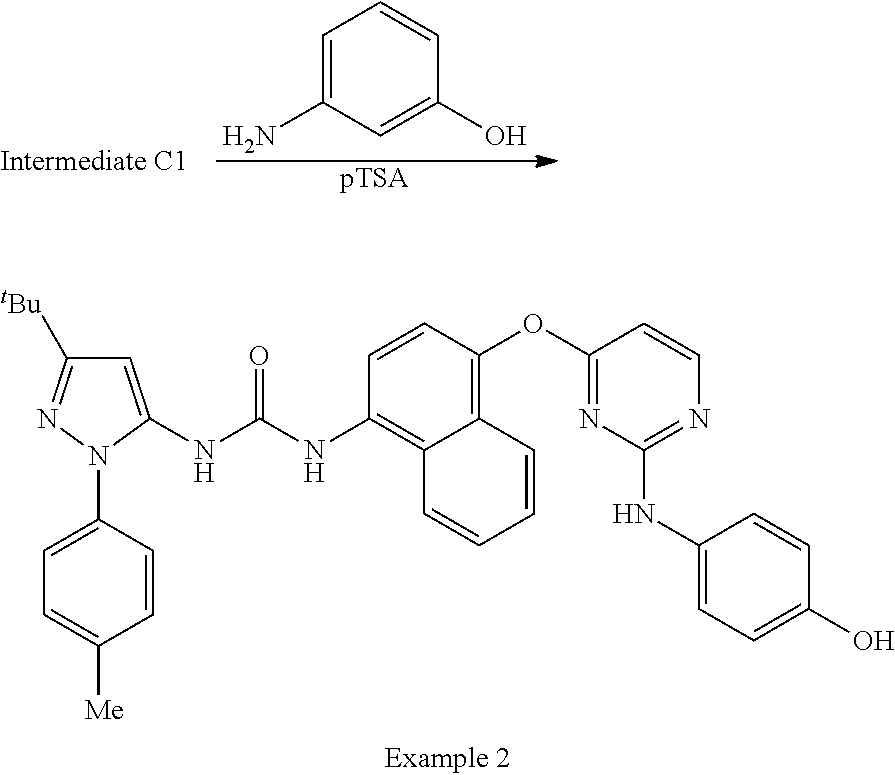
[pTSA].C1=C(N)C=C(O)C=C1.C1=CC([Me])=CC=C1N1C(NC(NC2=C3C(=C(OC4=NC(NC5=CC=C(O)C=C5)=NC=C4)C=C2)C=CC=C3)=O)=CC([tBu])=N1
